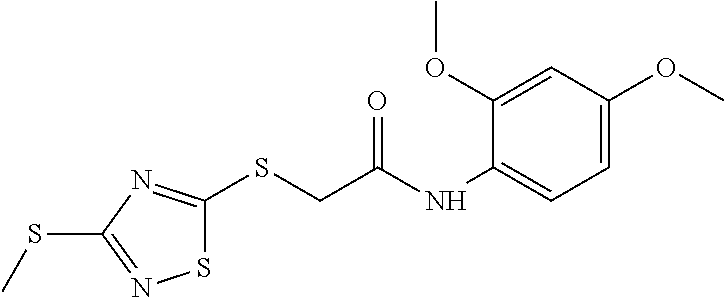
S(CC(NC1=CC=C(OC)C=C1OC)=O)C1=NC(SC)=NS1
